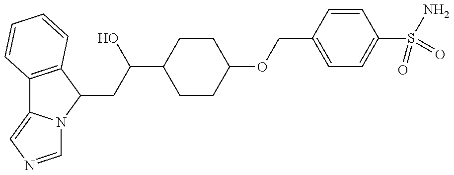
C12=C(C(CC(C3CCC(OCC4=CC=C(S(N)(=O)=O)C=C4)CC3)O)N3C1=CN=C3)C=CC=C2
